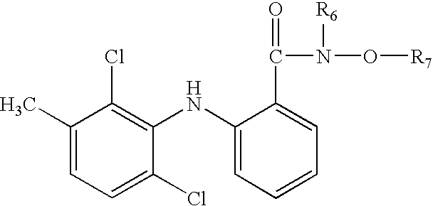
C1(C)=CC=C(Cl)C(NC2=CC=CC=C2C(N(O[R7])[R6])=O)=C1Cl
